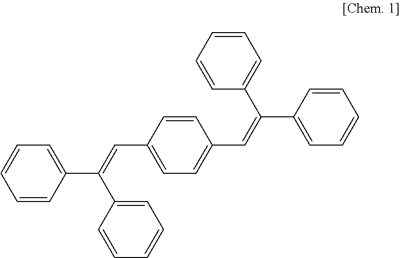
C1=CC=CC(C(C2=CC=CC=C2)=CC2=CC=C(C=C(C3=CC=CC=C3)C3=CC=CC=C3)C=C2)=C1
